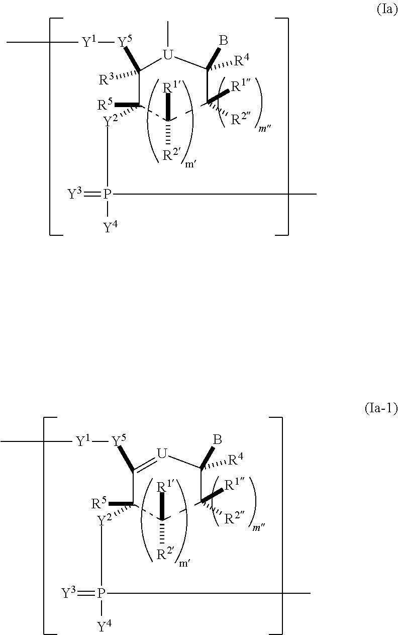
C1([R3])([Y5][Y1]C)C([Y2]P(=[Y3])([Y4])C)([R5])C([R1])([R2])C([R2])([R1])C([R4])(B)[U]1C.C1([Y5][Y1]C)=[U]C([R4])(B)C([R2])([R1])C([R1])([R2])C1([Y2]P(=[Y3])([Y4])C)[R5]
